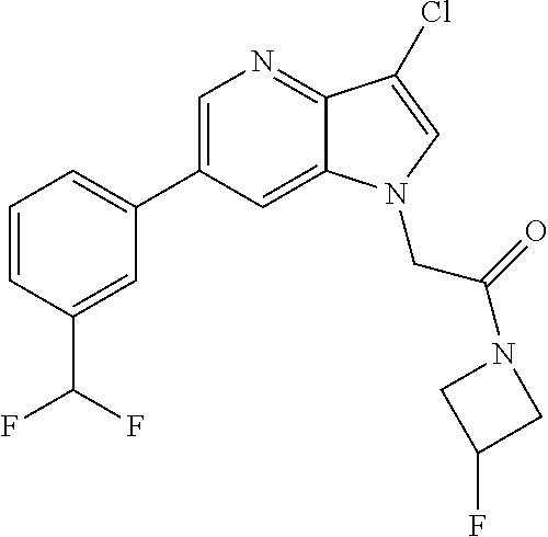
C1=C(C2=CC=CC(C(F)F)=C2)C=C2C(=N1)C(Cl)=CN2CC(N1CC(F)C1)=O
